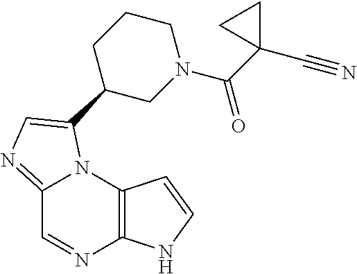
C12=NC=C(C3CN(C(C4(C#N)CC4)=O)CCC3)N1C1=C(N=C2)NC=C1
